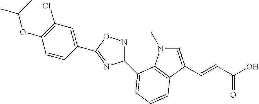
C1(OC(C)C)=C(Cl)C=C(C2=NC(C3=CC=CC4=C3N(C)C=C4C=CC(O)=O)=NO2)C=C1
